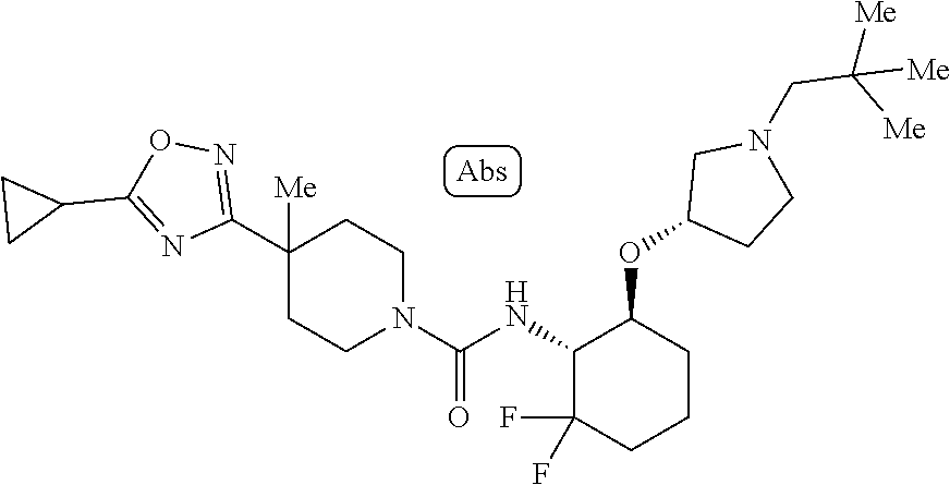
C1(C2([Me])CCN(C(=O)NC3C(F)(F)CCCC3OC3CCN(CC([Me])([Me])[Me])C3)CC2)=NOC(C2CC2)=N1
